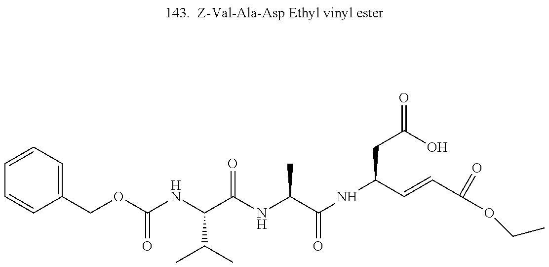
C1=CC=C(COC(NC(C(NC(C(NC(C=CC(OCC)=O)CC(O)=O)=O)C)=O)C(C)C)=O)C=C1
